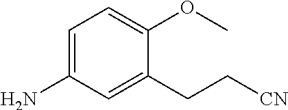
O(C)C1=CC=C(N)C=C1CC[CN]
